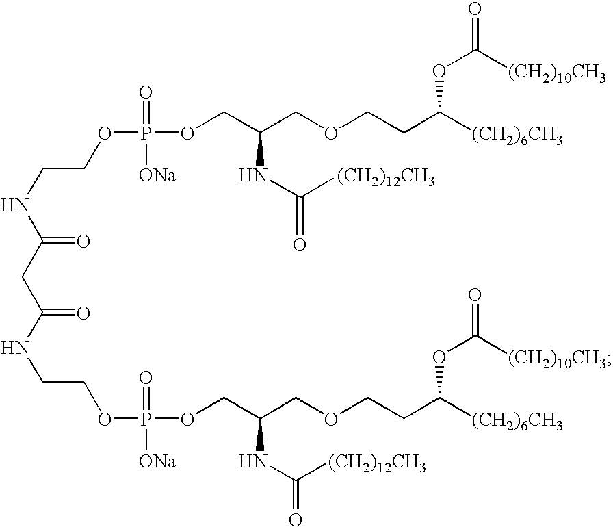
C(CNC(=O)CC(NCCOP(=O)([ONa])OCC(COCCC([(CH2)6CH3])OC([(CH2)10CH3])=O)NC([(CH2)12CH3])=O)=O)OP(=O)([ONa])OCC(COCCC([(CH2)6CH3])OC([(CH2)10CH3])=O)NC([(CH2)12CH3])=O
